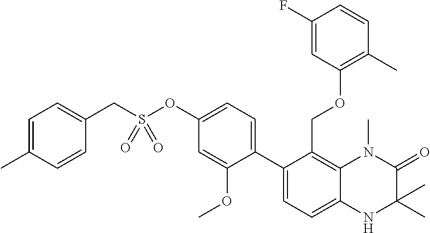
C12=C(COC3=C(C)C=CC(F)=C3)C(C3=CC=C(OS(CC4=CC=C(C)C=C4)(=O)=O)C=C3OC)=CC=C1NC(C)(C)C(=O)N2C
